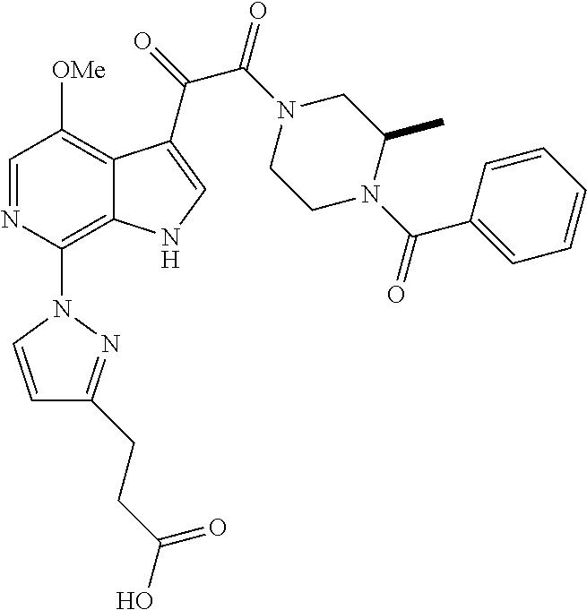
C1=NC(N2C=CC(CCC(O)=O)=N2)=C2C(=C1[OMe])C(C(=O)C(N1CCN(C(C3=CC=CC=C3)=O)C(C)C1)=O)=CN2
